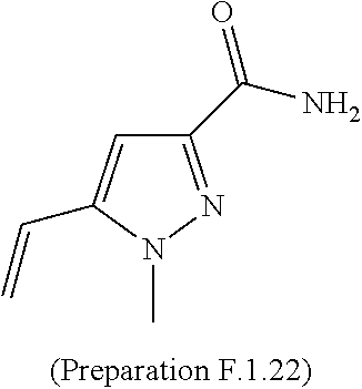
C1(C(=O)N)=NN(C)C(C=C)=C1
